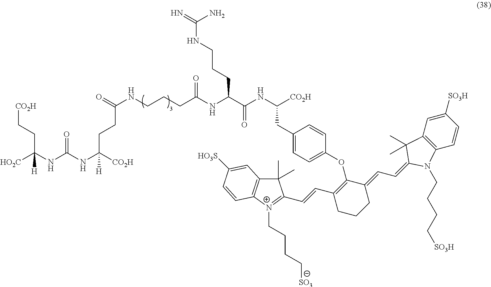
[CO2H]CCC(NC(NC([CO2H])(CCC(NCCCC(NC(C(NC([CO2H])CC1=CC=C(OC2=C(C=CC3=[N+](CCCC[SO3])C4=C(C=C([HO3S])C=C4)C3(C)C)CCCC2=CC=C2C(C)(C)C3=C(C=CC([SO3H])=C3)N2CCCC[SO3H])C=C1)=O)CCCNC(=N)N)=O)=O)[H])=O)([HO2C])[H]
